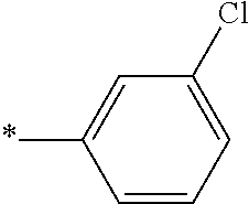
C1=CC=C(Cl)C=C1*
